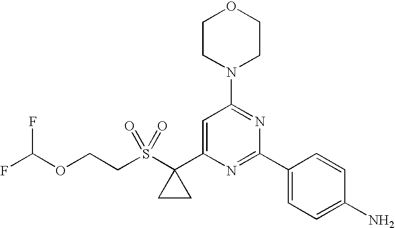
C1CN(C2=NC(C3=CC=C(N)C=C3)=NC(C3(S(CCOC(F)F)(=O)=O)CC3)=C2)CCO1
